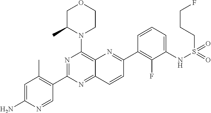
C1=C(N)N=CC(C2=NC(N3CCOCC3C)=C3C(=N2)C=CC(C2=C(F)C(NS(=O)(=O)CCCF)=CC=C2)=N3)=C1C
